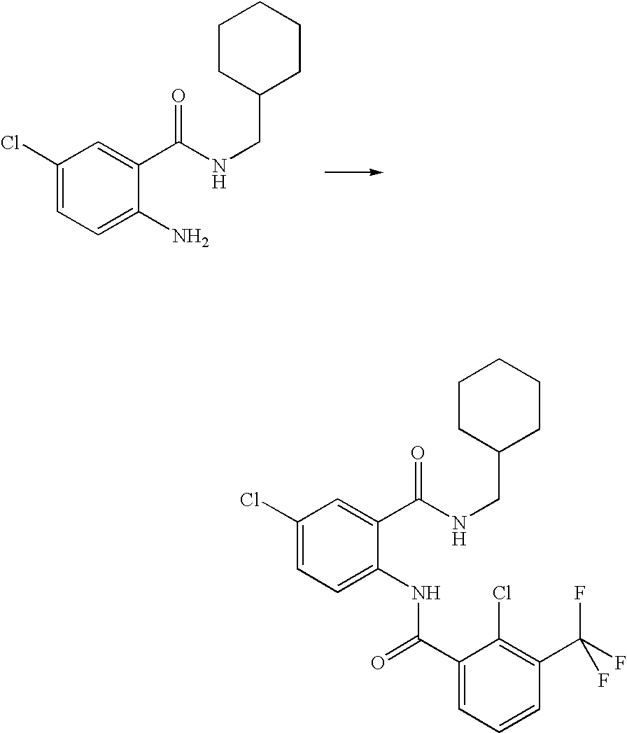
C1(Cl)=CC=C(N)C(C(NCC2CCCCC2)=O)=C1.C1(Cl)=CC=C(NC(C2=CC=CC(C(F)(F)F)=C2Cl)=O)C(C(NCC2CCCCC2)=O)=C1
